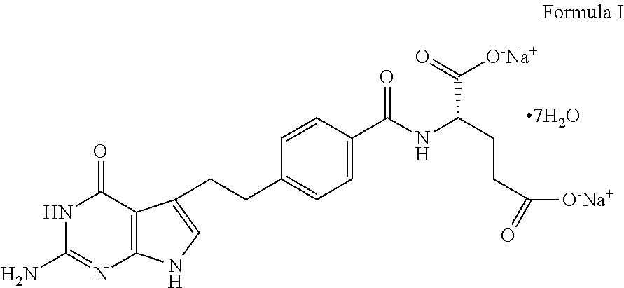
N1C(N)=NC2=C(C1=O)C(CCC1=CC=C(C(=O)NC(CCC([O-Na+])=O)C(=O)[O-Na+])C=C1)=CN2
